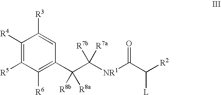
C1([R4])=C([R5])C([R6])=C(C(C([NR1]C(C([R2])[L])=O)([R7a])[R7b])([R8a])[R8b])C=C1[R3]
